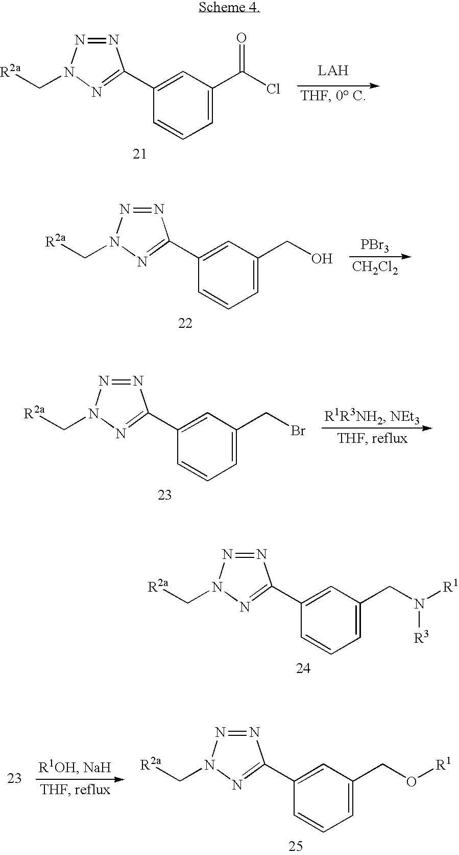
N1=NN(C[R2a])N=C1C1=CC(C(Cl)=O)=CC=C1.N1=NN(C[R2a])N=C1C1=CC(CO)=CC=C1.[PBr3].[CH2Cl2].N1=NN(C[R2a])N=C1C1=CC(CBr)=CC=C1.N1=NN(C[R2a])N=C1C1=CC(CN([R1])[R3])=CC=C1.N1=NN(C[R2a])N=C1C1=CC(CO[R1])=CC=C1
